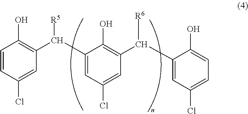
C1=CC(Cl)=CC(C(C2=CC(Cl)=CC(C(C3=CC(Cl)=CC=C3O)[R6])=C2O)[R5])=C1O
